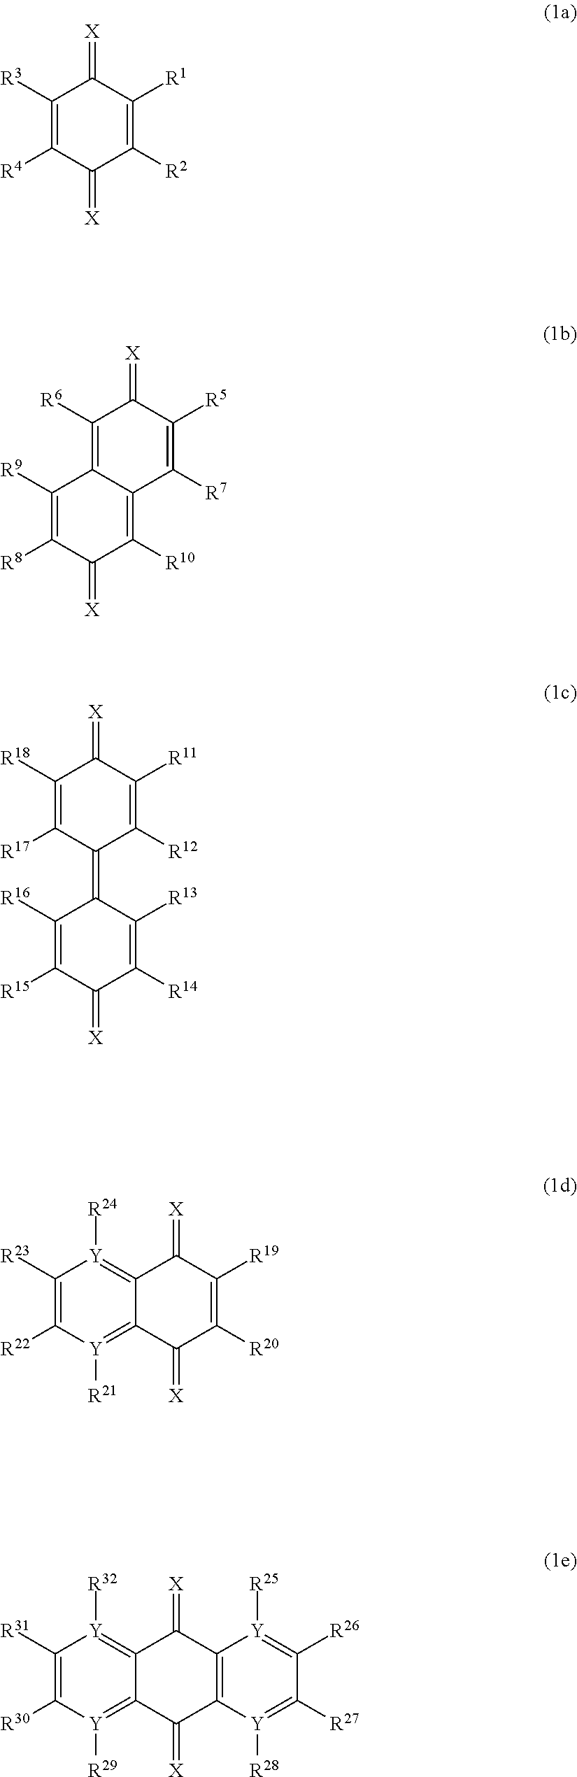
C1([R3])=C([R4])C(=[X])C([R2])=C([R1])C1=[X].C1([R9])=C([R8])C(=[X])C([R10])=C2C1=C([R6])C(=[X])C([R5])=C2[R7].C1([R16])=C([R15])C(=[X])C([R14])=C([R13])C1=C1C([R17])=C([R18])C(=[X])C([R11])=C1[R12].C12=[Y]([R24])C([R23])=C([R22])[Y]([R21])=C1C(=[X])C([R20])=C([R19])C2=[X].C12=[Y]([R32])C([R31])=C([R30])[Y]([R29])=C1C(=[X])C1=C(C2=[X])[Y]([R25])=C([R26])C([R27])=[Y]1[R28]
